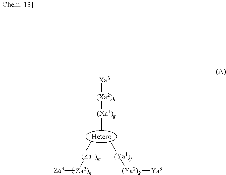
[(Xa2)h]([Xa3])[(Xa1)g]C.C[(Za1)m][Za2)n][Za3].[Ya3][(Ya2)k][(Ya1)j]C
